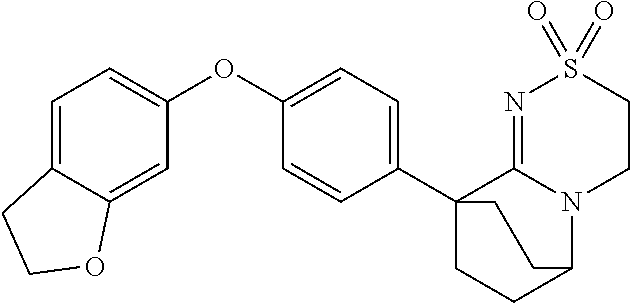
C1=C2C(=CC(OC3=CC=C(C45CCC(N6C4=NS(=O)(=O)CC6)CC5)C=C3)=C1)OCC2
